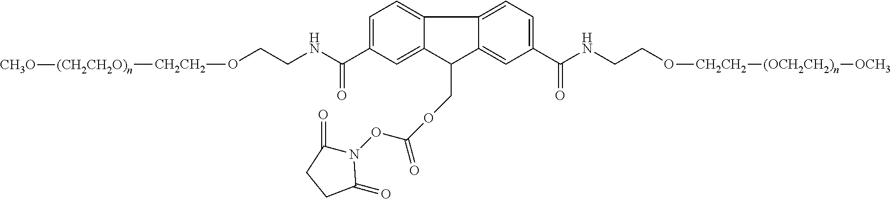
C1=C(C(NCCO[CH2CH2][(CH2CH2O)n][CH3O])=O)C=C2C(=C1)C1=CC=C(C(NCCO[CH2CH2][(OCH2CH2)n][OCH3])=O)C=C1C2COC(ON1C(=O)CCC1=O)=O
